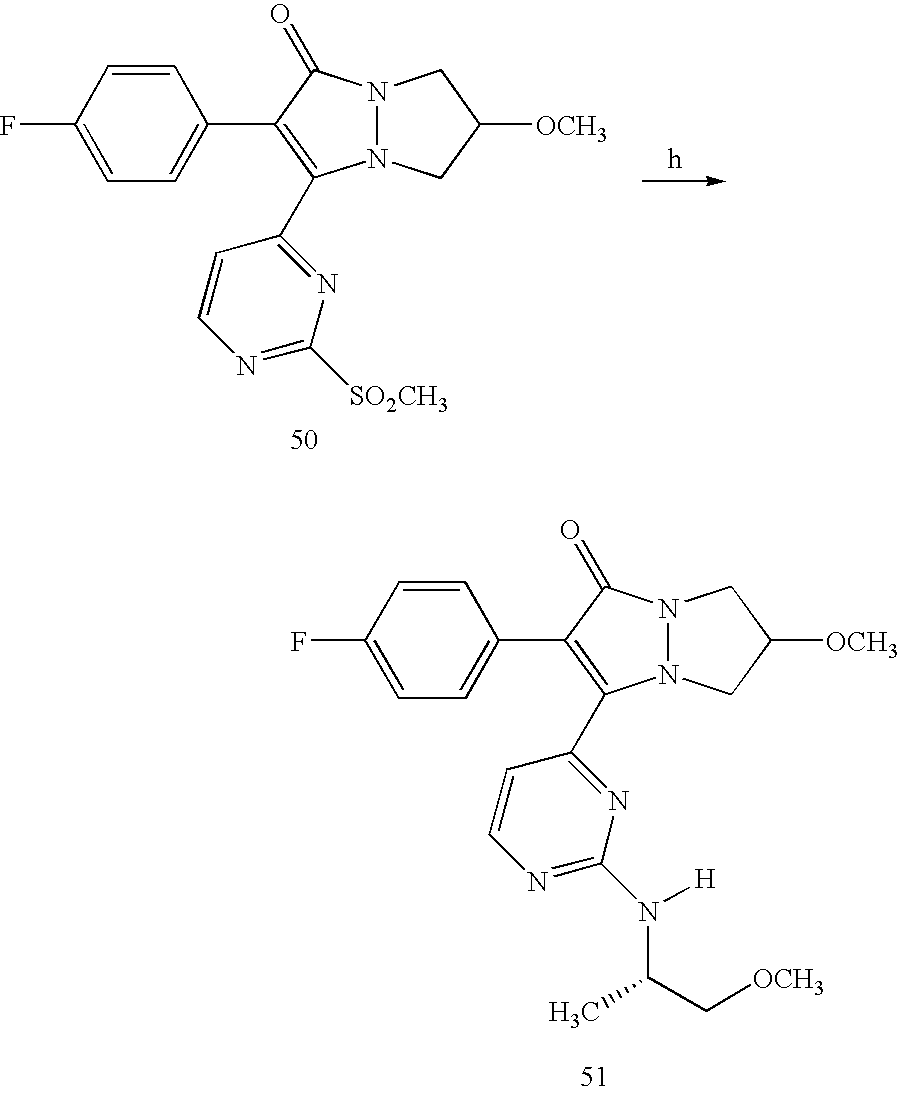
C1=CC(F)=CC=C1C1=C(C2=NC([SO2CH3])=NC=C2)N2N(C1=O)CC([OCH3])C2.C1=CC(F)=CC=C1C1=C(C2=NC(N([H])C(C[OCH3])C)=NC=C2)N2N(C1=O)CC([OCH3])C2
